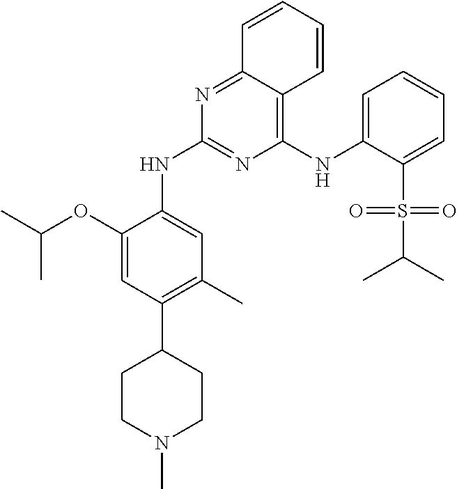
C(C)(C)OC1=CC(C2CCN(C)CC2)=C(C)C=C1NC1=NC(NC2=CC=CC=C2S(C(C)C)(=O)=O)=C2C(=N1)C=CC=C2
